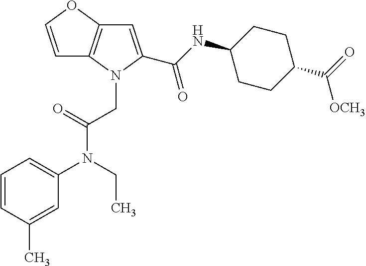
C1=CC(C)=CC(N(CC)C(CN2C(C(NC3CCC(C([OCH3])=O)CC3)=O)=CC3=C2C=CO3)=O)=C1
